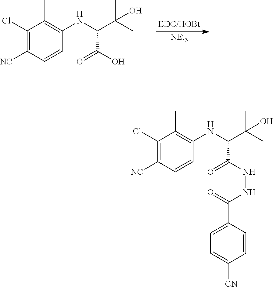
[NEt3].C1(Cl)=C([NC])C=CC(NC(C(O)(C)C)C(O)=O)=C1C.C1(Cl)=C([NC])C=CC(NC(C(O)(C)C)C(NNC(=O)C2=CC=C([CN])C=C2)=O)=C1C
